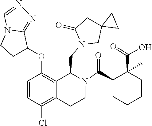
C1=NN=C2N1CCC2OC1=C2C(CN3CC4(CC3=O)CC4)N(C(C3CCCCC3(C(=O)O)C)=O)CCC2=C(Cl)C=C1
